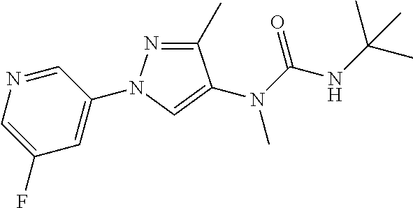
N1=CC(N2N=C(C)C(N(C(NC(C)(C)C)=O)C)=C2)=CC(F)=C1
